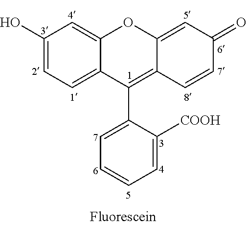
C1(O)=CC=C2C(=C1)OC1=CC(=O)C=CC1=C2C1=CC=CC=C1[COOH]
